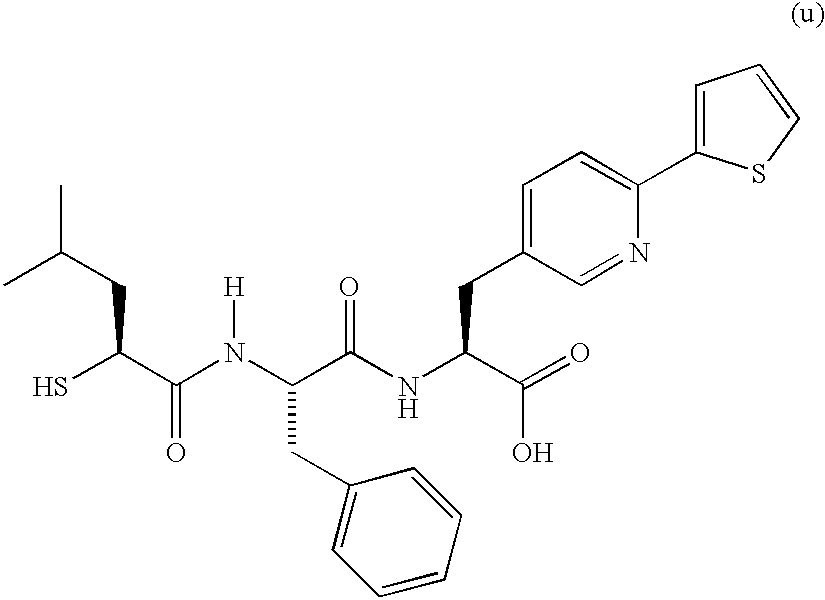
SC(C(N(C(C(NC(C(=O)O)CC1=CC=C(C2=CC=CS2)N=C1)=O)CC1=CC=CC=C1)[H])=O)CC(C)C
